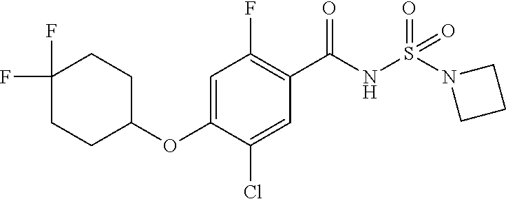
C1(F)(F)CCC(OC2=CC(F)=C(C(NS(=O)(=O)N3CCC3)=O)C=C2Cl)CC1
